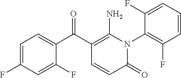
C1=C(F)C=C(F)C(C(C2=C(N)N(C3=C(F)C=CC=C3F)C(=O)C=C2)=O)=C1
